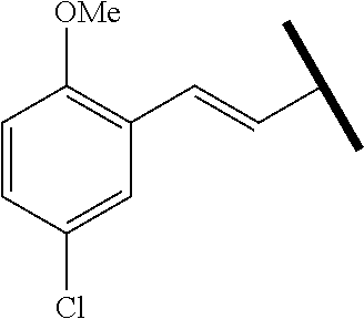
C1(C=CC(C)C)=C([OMe])C=CC(Cl)=C1
